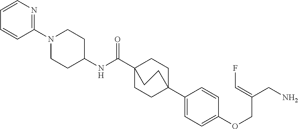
N(C(C12CCC(C3=CC=C(OCC(CN)=CF)C=C3)(CC1)CC2)=O)C1CCN(C2=NC=CC=C2)CC1
